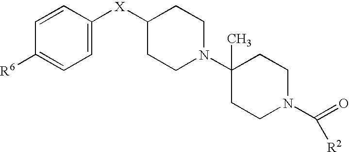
C1=CC([R6])=CC=C1[X]C1CCN(C2(C)CCN(C(=O)[R2])CC2)CC1
